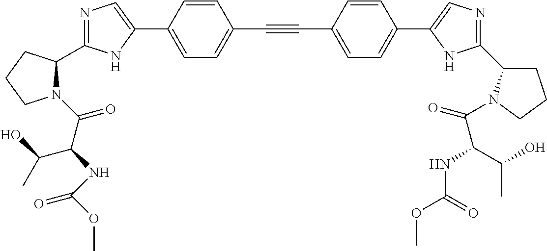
N1=C(C2N(C(C(NC(OC)=O)C(O)C)=O)CCC2)NC(C2=CC=C(C#CC3=CC=C(C4=CN=C(C5CCCN5C(=O)C(NC(=O)OC)C(C)O)N4)C=C3)C=C2)=C1
